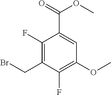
C1(OC)=C(F)C(CBr)=C(F)C(C(OC)=O)=C1
